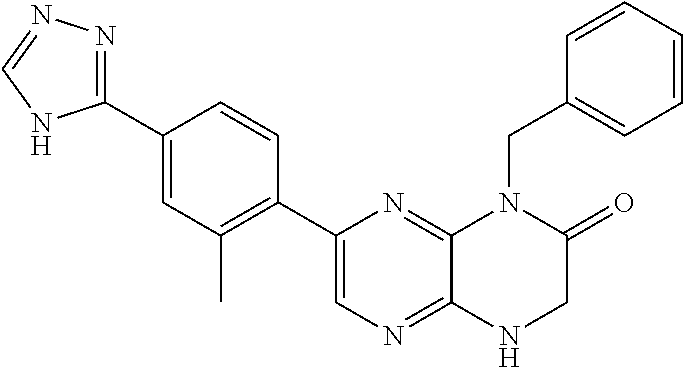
C1(C2=CN=C3C(=N2)N(CC2=CC=CC=C2)C(=O)CN3)=C(C)C=C(C2=NN=CN2)C=C1
